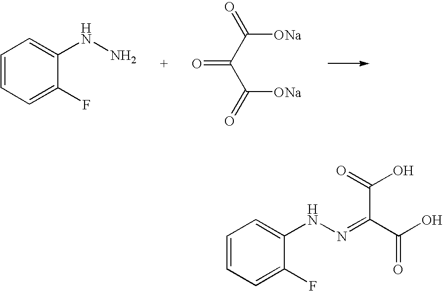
C1=CC=C(F)C(NN)=C1.O=C(C(C(=O)[ONa])=O)[ONa].C1=CC=C(F)C(NN=C(C(O)=O)C(=O)O)=C1
